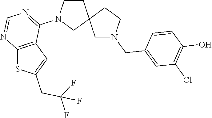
C1CN(C2=NC=NC3=C2C=C(CC(F)(F)F)S3)CC12CN(CC1=CC(Cl)=C(O)C=C1)CC2
